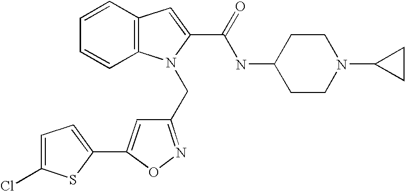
C1(CN2C3=C(C=CC=C3)C=C2C(=O)NC2CCN(C3CC3)CC2)=NOC(C2=CC=C(Cl)S2)=C1
